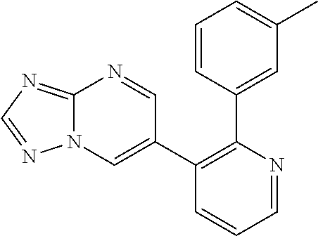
C1=CC(C2=C(C3=CN4C(=NC=N4)N=C3)C=CC=N2)=CC(C)=C1
